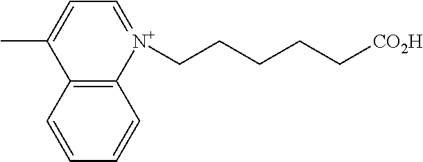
C12=C(C=CC=C1)C(C)=CC=[N+]2CCCCC[CO2H]
